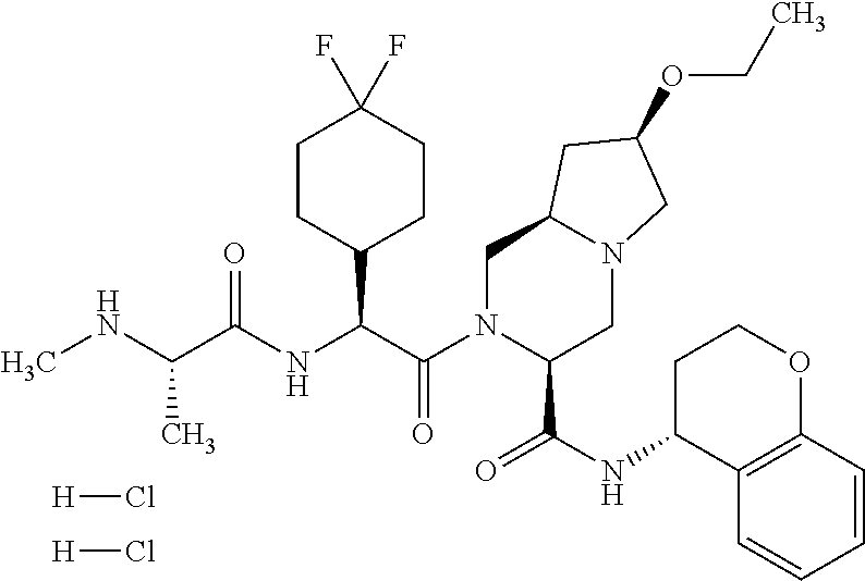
C1N(C(C(NC(C(NC)C)=O)C2CCC(F)(F)CC2)=O)C(C(NC2C3=C(OCC2)C=CC=C3)=O)CN2C1CC(OCC)C2.[H]Cl.[H]Cl
